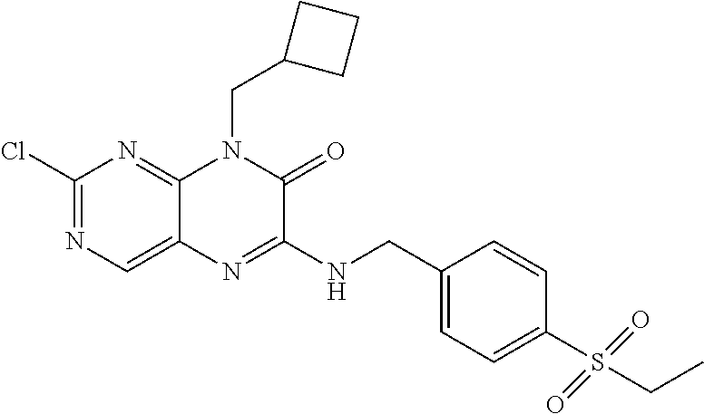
C1(Cl)=NC=C2C(=N1)N(CC1CCC1)C(=O)C(NCC1=CC=C(S(CC)(=O)=O)C=C1)=N2
